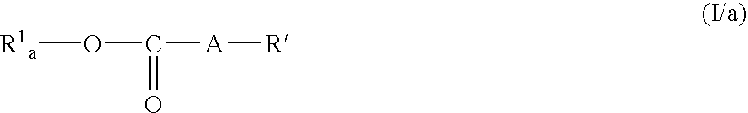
[R1a]OC([A][R])=O
